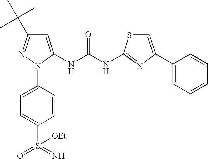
C1=C(NC(NC2=NC(C3=CC=CC=C3)=CS2)=O)N(C2=CC=C(S(=N)(=O)[OEt])C=C2)N=C1C(C)(C)C
